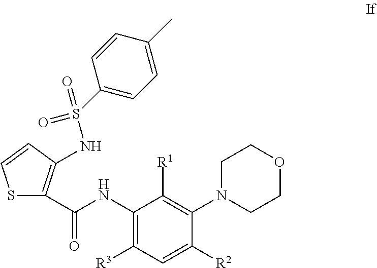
S1C(C(NC2=C([R3])C=C([R2])C(N3CCOCC3)=C2[R1])=O)=C(NS(=O)(=O)C2=CC=C(C)C=C2)C=C1
